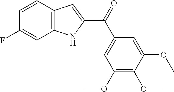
C1=CC2=C(C=C1F)NC(C(=O)C1=CC(OC)=C(OC)C(OC)=C1)=C2
